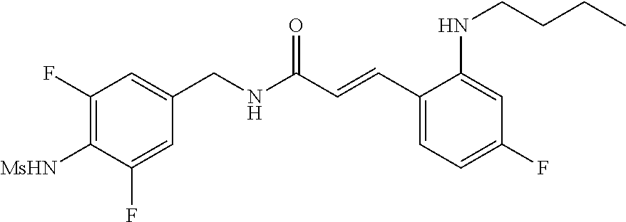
C1(F)=C([MsHN])C(F)=CC(CNC(C=CC2=CC=C(F)C=C2NCCCC)=O)=C1
